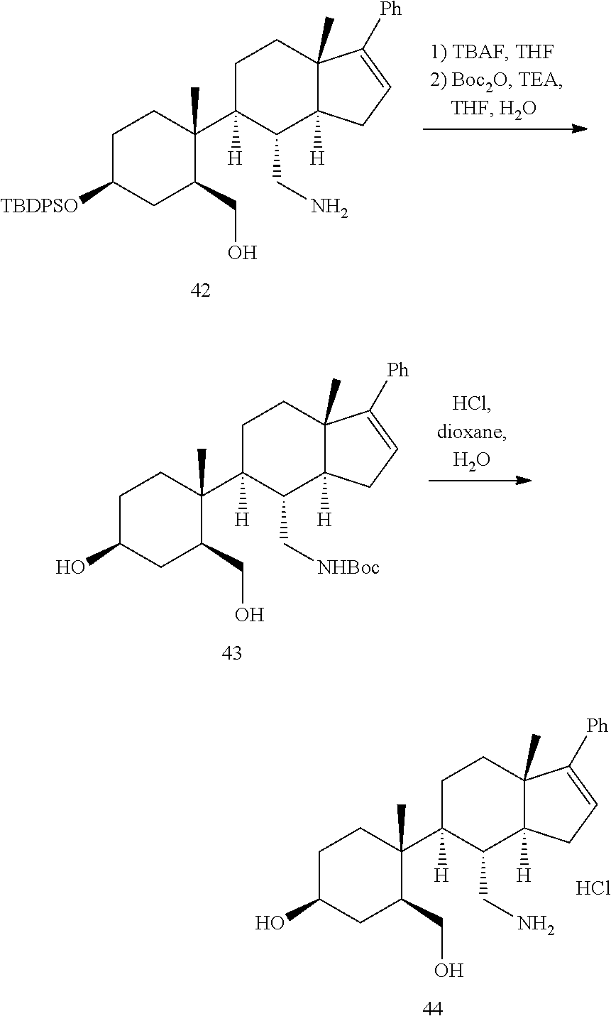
C1C(O)CC(CO)C(C2([H])C(CN)C3([H])C(C)(CC2)C([Ph])=CC3)(C)C1.Cl.C1C([TBDPSO])CC(CO)C(C2([H])C(CN)C3([H])C(C)(CC2)C([Ph])=CC3)(C)C1.C1C(O)CC(CO)C(C2([H])C(C[NHBoc])C3([H])C(C)(CC2)C([Ph])=CC3)(C)C1
